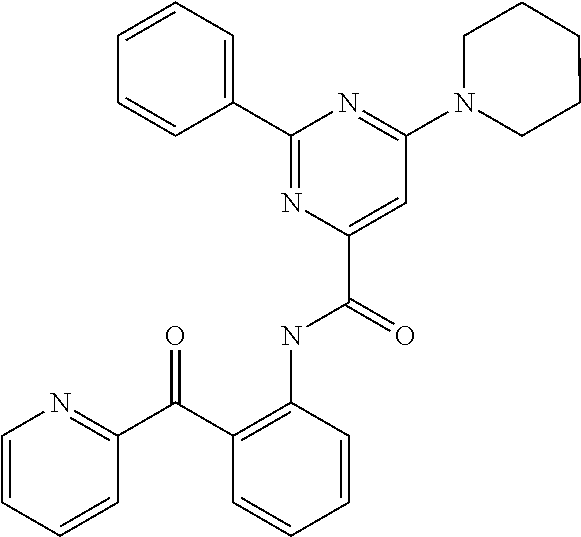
C1=CC=CC(C2=NC(C(=O)NC3=C(C(C4=NC=CC=C4)=O)C=CC=C3)=CC(N3CCCCC3)=N2)=C1
